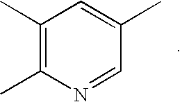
C1(C)=C(C)N=CC(C)=C1
